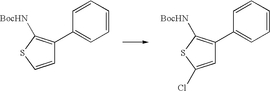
C1=CSC([BocHN])=C1C1=CC=CC=C1.C1=C(Cl)SC([BocHN])=C1C1=CC=CC=C1
